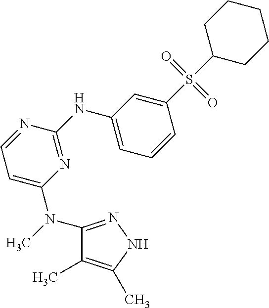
CN(C1=NNC(C)=C1C)C1=CC=NC(NC2=CC=CC(S(=O)(=O)C3CCCCC3)=C2)=N1
